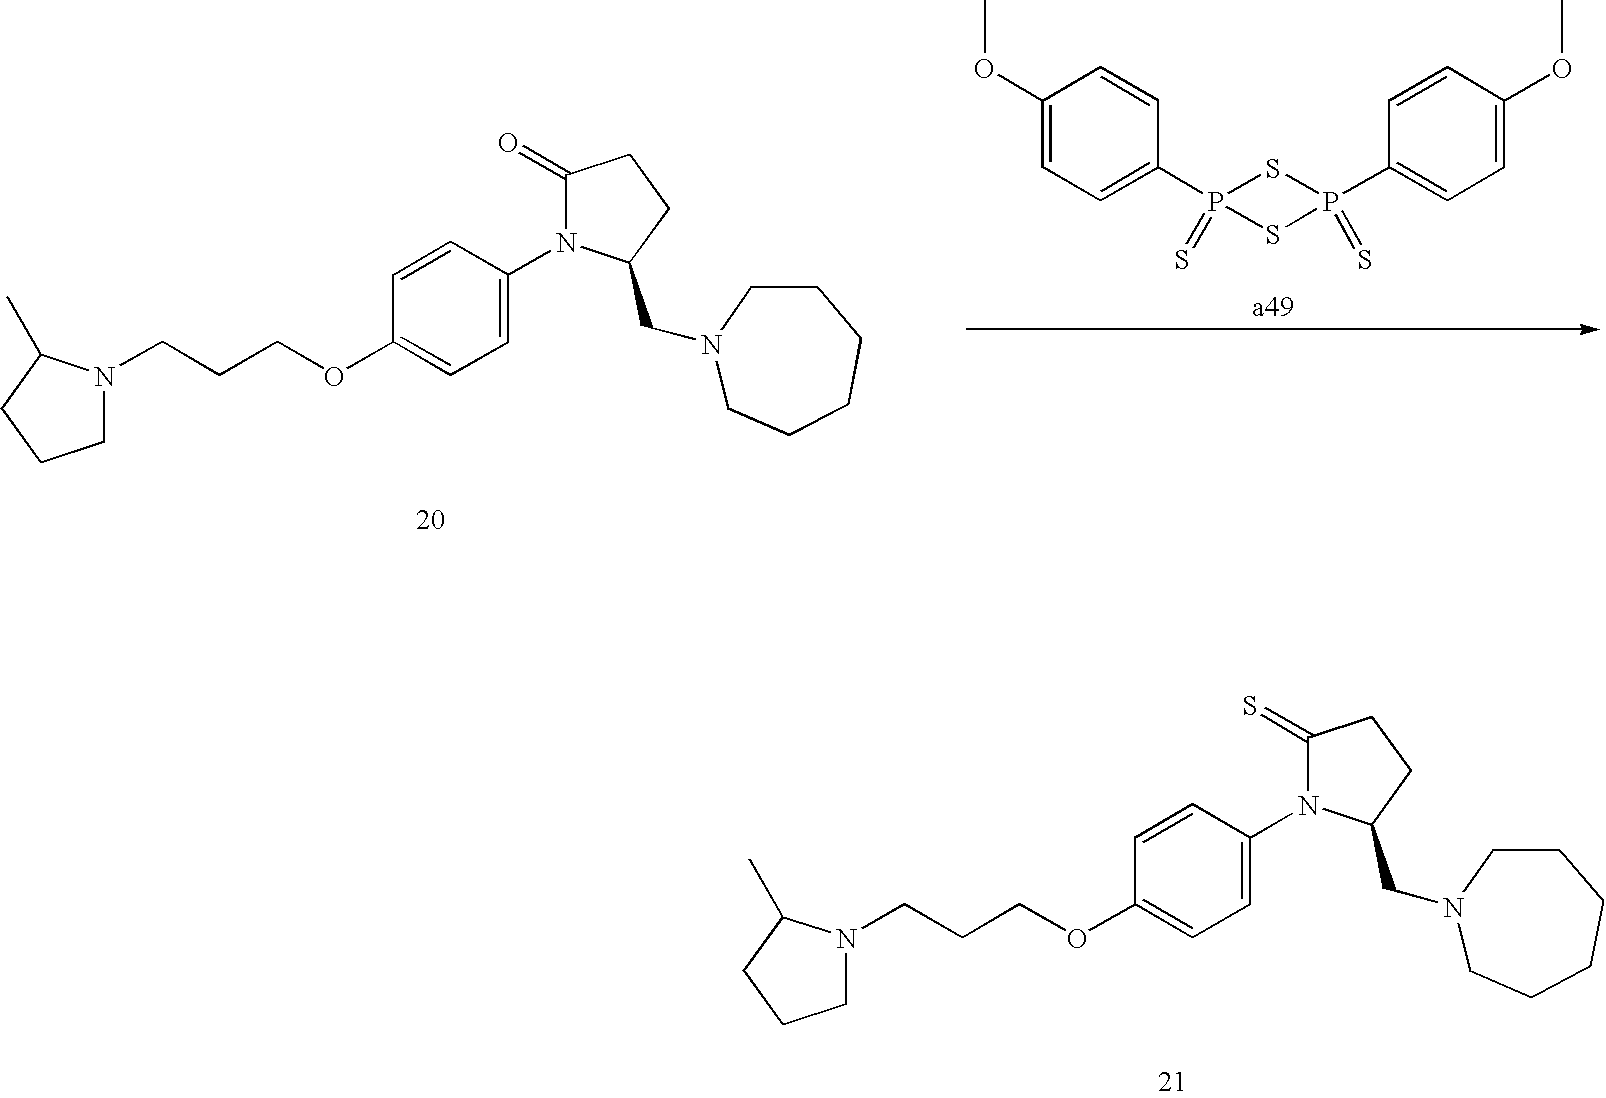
C1(OC)=CC=C(P2(=S)SP(C3=CC=C(OC)C=C3)(=S)S2)C=C1.C1N(CCCOC2=CC=C(N3C(=O)CCC3CN3CCCCCC3)C=C2)C(C)CC1.C1N(CCCOC2=CC=C(N3C(=S)CCC3CN3CCCCCC3)C=C2)C(C)CC1
